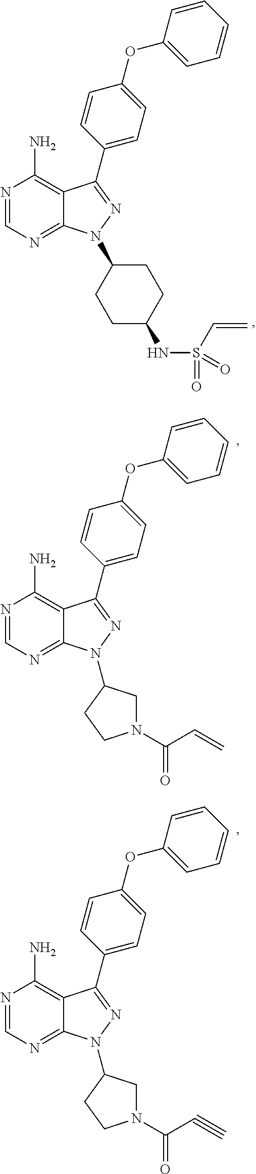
N1=CN=C2C(=C1N)C(C1=CC=C(OC3=CC=CC=C3)C=C1)=NN2C1CCC(NS(=O)(C=C)=O)CC1.N1=CN=C2C(=C1N)C(C1=CC=C(OC3=CC=CC=C3)C=C1)=NN2C1CN(C(=O)C=C)CC1.N1=CN=C2C(=C1N)C(C1=CC=C(OC3=CC=CC=C3)C=C1)=NN2C1CN(C(=O)C#C)CC1
